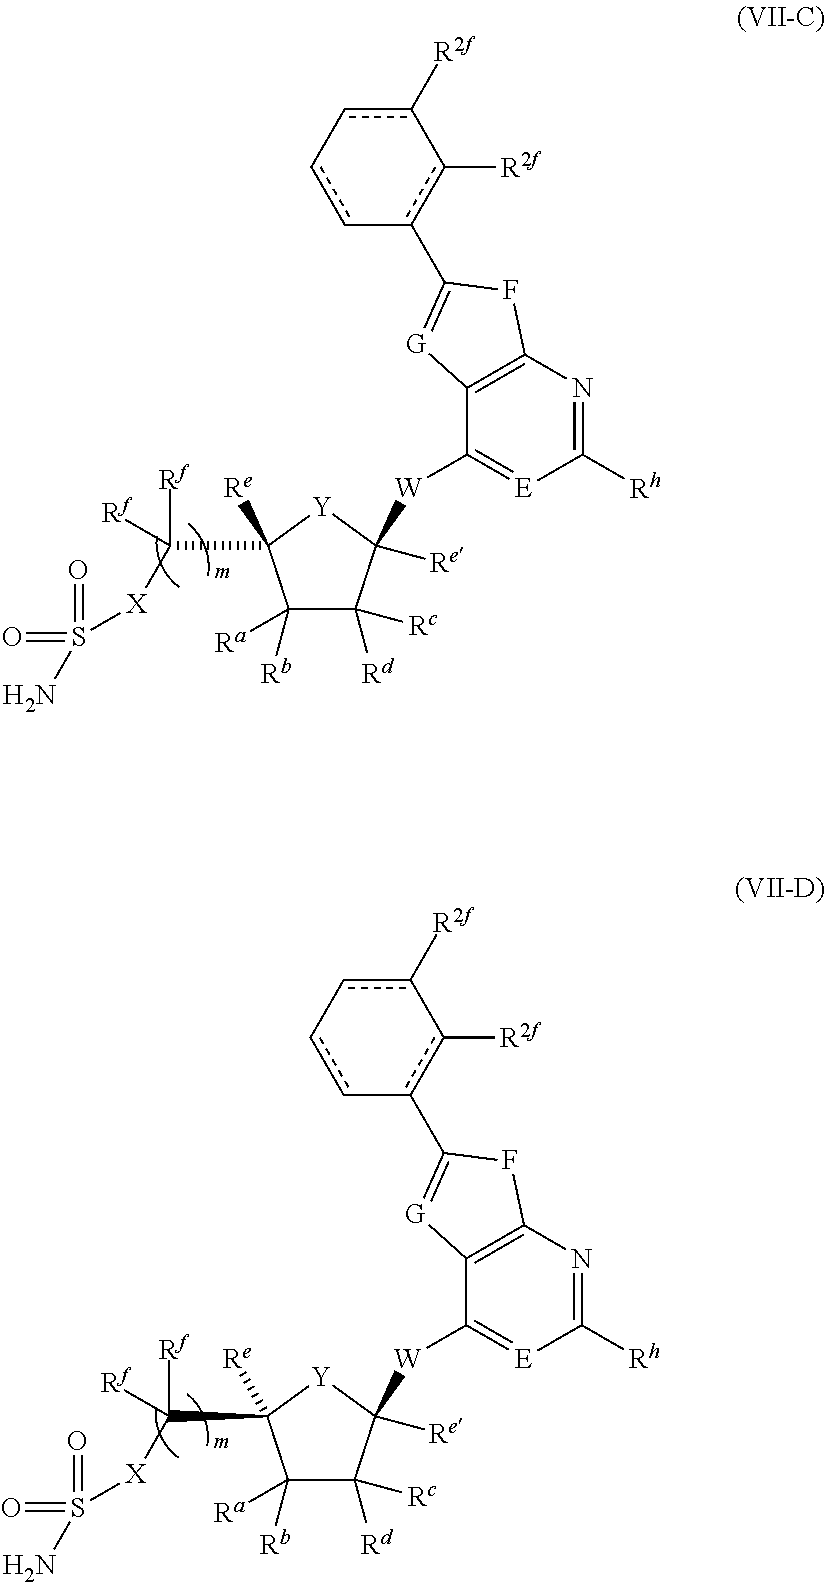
C1([Rb])([Ra])C([Rd])([Rc])C([W]C2=[E]C([Rh])=NC3=C2[G]=C(c2c([R2f])-c([R2f])c-cc-2)F3)([Re])[Y]C1([Re])C([X]S(=O)(=O)N)([Rf])[Rf].C1([Rb])([Ra])C([Rd])([Rc])C([W]C2=[E]C([Rh])=NC3=C2[G]=C(c2c([R2f])-c([R2f])c-cc-2)F3)([Re])[Y]C1([Re])C([X]S(=O)(=O)N)([Rf])[Rf]
